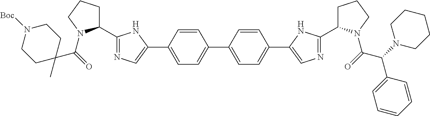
C1=CC(C2=CN=C(C3CCCN3C(=O)C3(C)CCN([Boc])CC3)N2)=CC=C1C1=CC=C(C2=CN=C(C3CCCN3C(=O)C(N3CCCCC3)C3=CC=CC=C3)N2)C=C1
